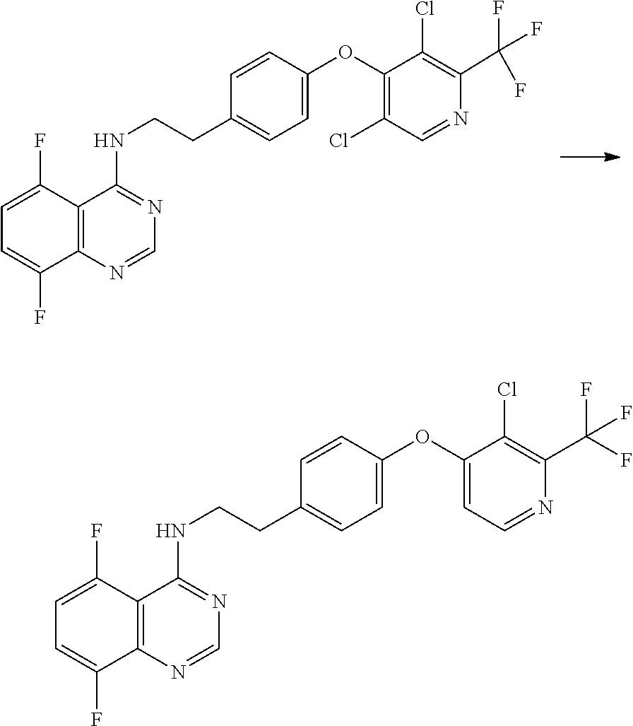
C1=C(F)C2=C(C(F)=C1)N=CN=C2NCCC1=CC=C(OC2=C(Cl)C=NC(C(F)(F)F)=C2Cl)C=C1.C1=C(F)C2=C(C(F)=C1)N=CN=C2NCCC1=CC=C(OC2=CC=NC(C(F)(F)F)=C2Cl)C=C1
